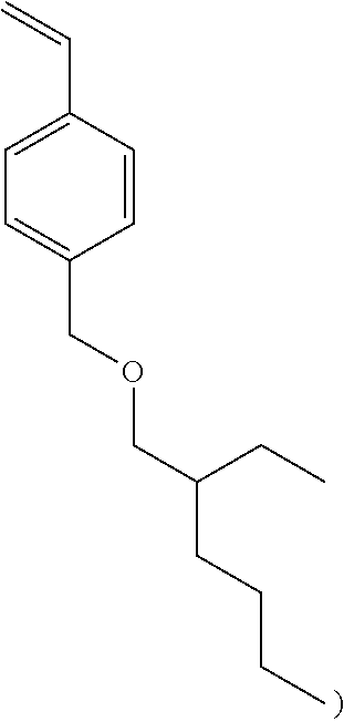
C1=C(C=C)C=CC(COCC(CCCC)CC)=C1
